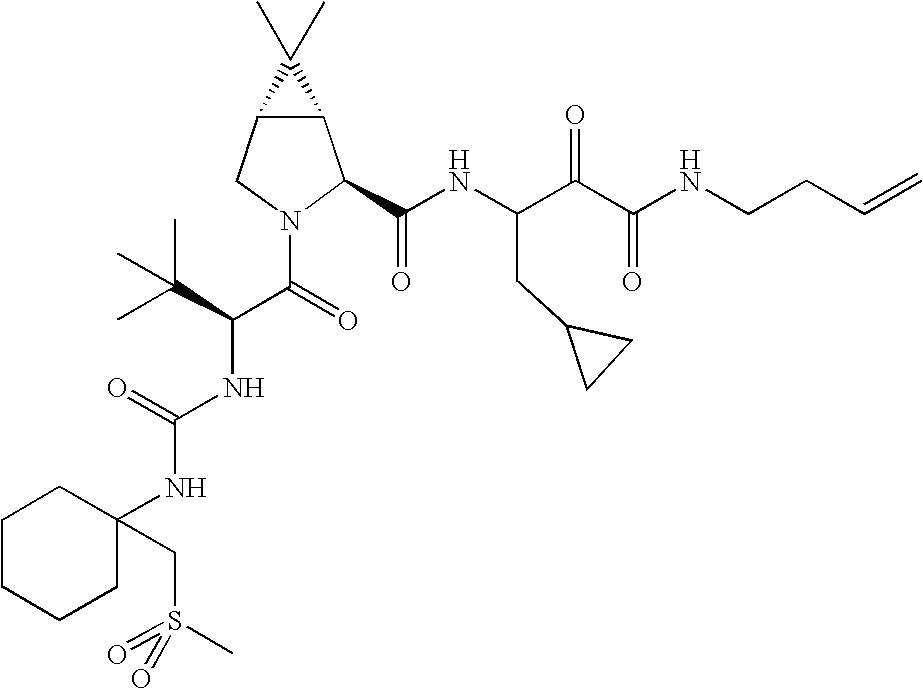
C12C(CN(C(=O)C(C(C)(C)C)NC(NC3(CS(=O)(C)=O)CCCCC3)=O)C1C(NC(C(C(NCCC=C)=O)=O)CC1CC1)=O)C2(C)C
